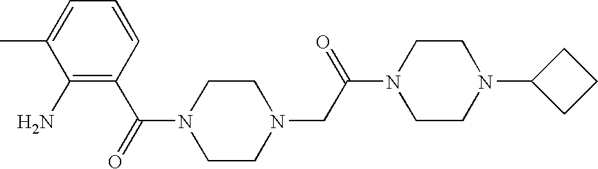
C1(N)=C(C(N2CCN(CC(=O)N3CCN(C4CCC4)CC3)CC2)=O)C=CC=C1C
